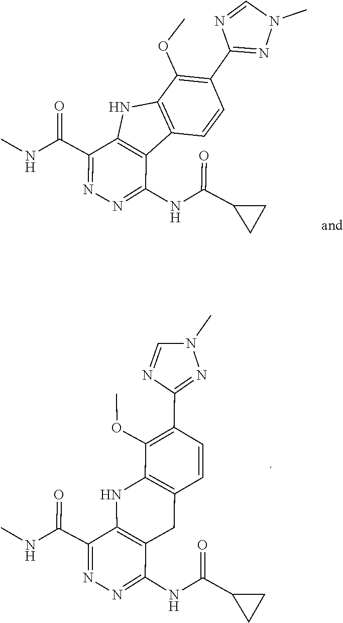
C1=NC(C2=C(OC)C3=C(C4=C(N3)C(C(NC)=O)=NN=C4NC(C3CC3)=O)C=C2)=NN1C.CN1C=NC(C2=C(OC)C3=C(C=C2)CC2=C(N3)C(C(NC)=O)=NN=C2NC(C2CC2)=O)=N1
